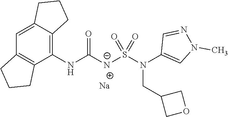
C1=C2C(=C(NC([N-]S(N(C3=CN(C)N=C3)CC3COC3)(=O)=O)=O)C3=C1CCC3)CCC2.[Na]
